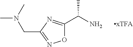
O1C(C(N)C)=NC(CN(C)C)=N1.[xTFA]
